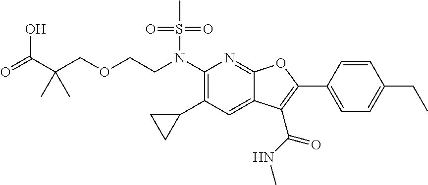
O=C(O)C(COCCN(C1=C(C2CC2)C=C2C(=N1)OC(C1=CC=C(CC)C=C1)=C2C(=O)NC)S(C)(=O)=O)(C)C
